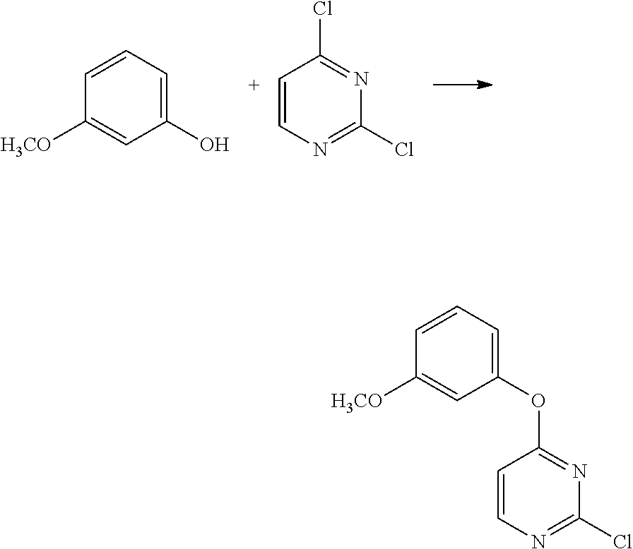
C1=CC=C(O)C=C1[H3CO].C1=CN=C(Cl)N=C1Cl.C1=CC=C(OC2=NC(Cl)=NC=C2)C=C1[H3CO]
